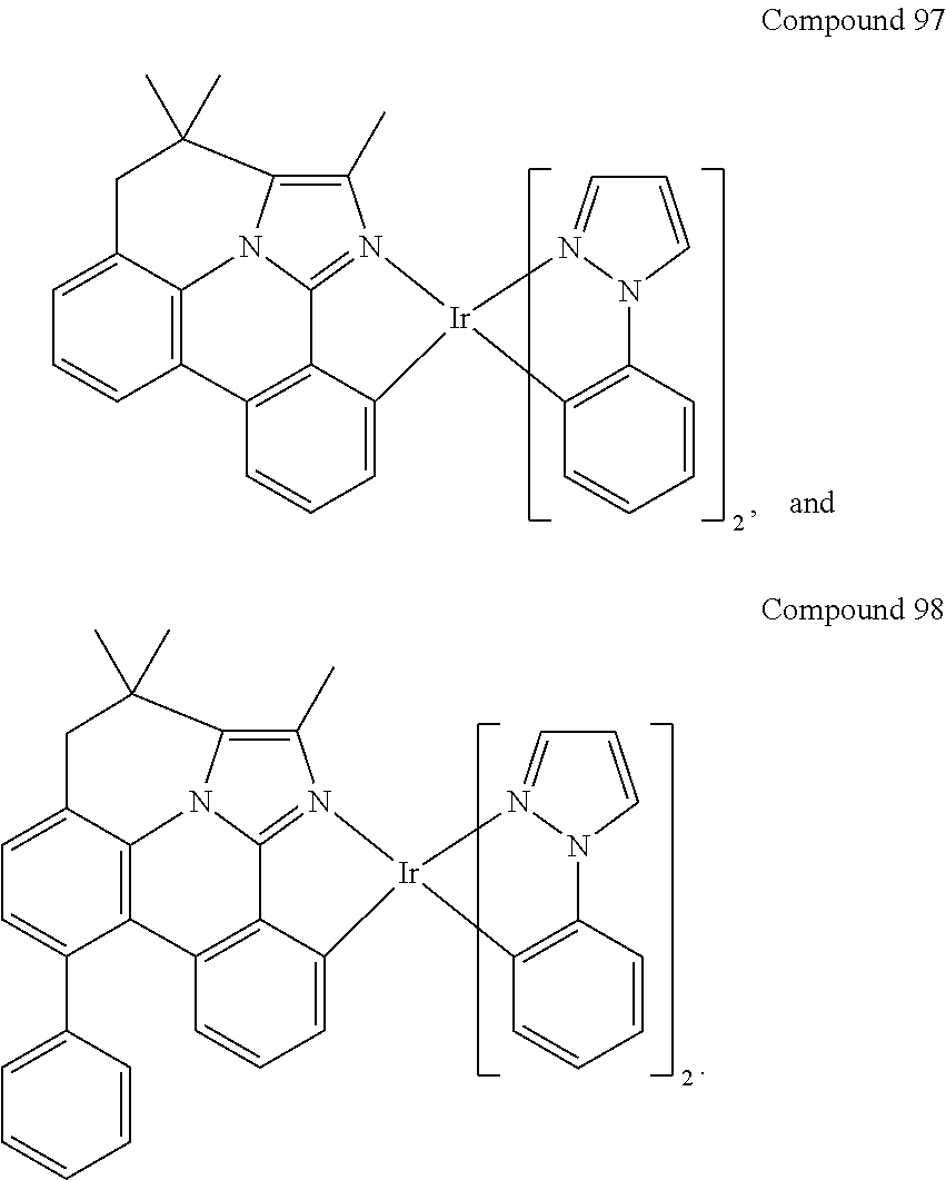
C1(C)=C2N3C4=N1[Ir]1(C5=CC=CC(=C45)C4=C3C(=CC=C4C3=CC=CC=C3)CC2(C)C)C2=C(C=CC=C2)N2C=CC=N12.C1(C)=C2N3C4=N1[Ir]1(C5=CC=CC(=C45)C4=C3C(=CC=C4)CC2(C)C)C2=C(C=CC=C2)N2C=CC=N12
